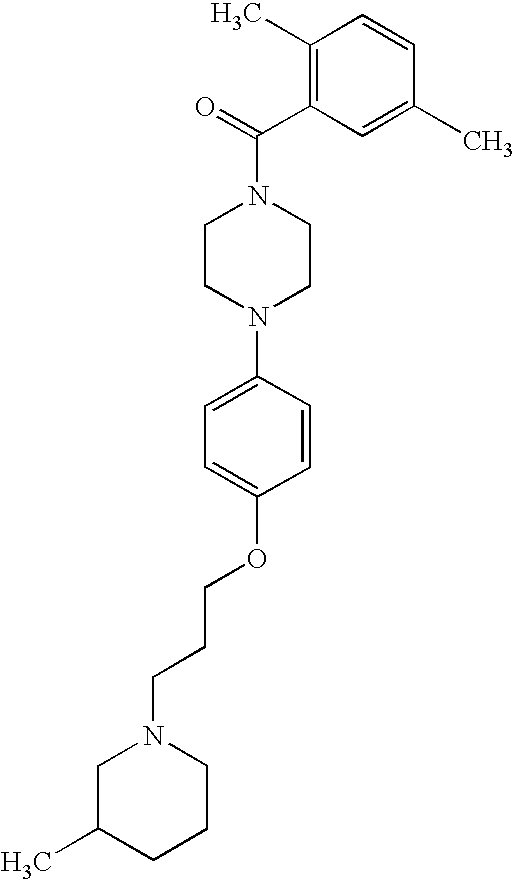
C1CN(C2=CC=C(OCCCN3CC(C)CCC3)C=C2)CCN1C(=O)C1=C(C)C=CC(C)=C1
